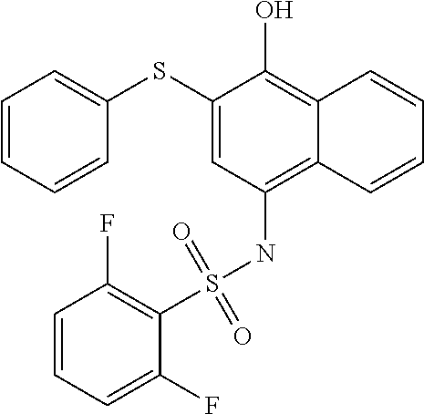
C1(SC2=CC=CC=C2)=CC(NS(C2=C(F)C=CC=C2F)(=O)=O)=C2C(=C1O)C=CC=C2
